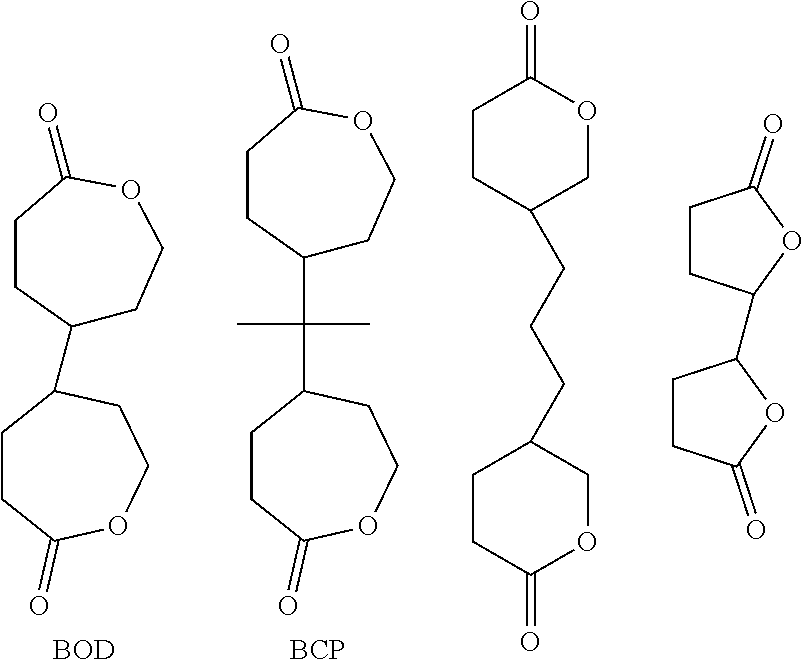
[BCP].C1CC(=O)OCCC1C(C1CCOC(=O)CC1)(C)C.C1CC(=O)OCCC1C1CCOC(=O)CC1.[BOD].C1CC(CCCC2COC(=O)CC2)COC1=O.C1CC(C2CCC(=O)O2)OC1=O
